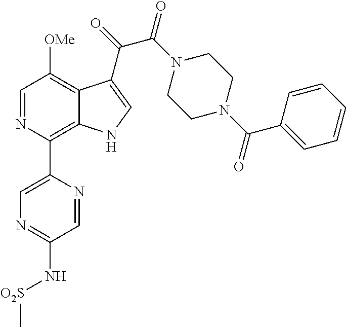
C1=NC(C2=CN=C(N[O2S]C)C=N2)=C2C(=C1[OMe])C(C(=O)C(N1CCN(C(C3=CC=CC=C3)=O)CC1)=O)=CN2
